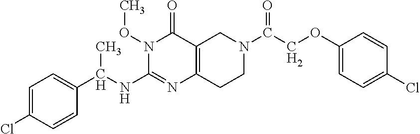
C1=C(Cl)C=CC(C(NC2=NC3=C(C(=O)N2OC)CN(C(=O)COC2=CC=C(Cl)C=C2)CC3)C)=C1
